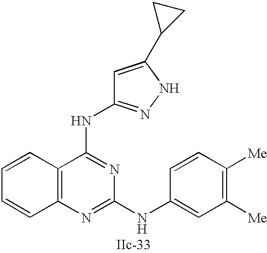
C12=C(N=C(NC3=CC([Me])=C([Me])C=C3)N=C1NC1=NNC(C3CC3)=C1)C=CC=C2
